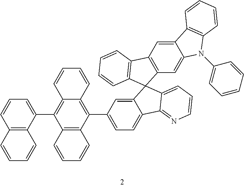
C12=C(C(C3=C4C(=C(C5=CC=C6C(=C5)C5(C7=CC=CN=C67)C6=C(C=C7C(=C6)N(C6=CC=CC=C6)C6=C7C=CC=C6)C6=C5C=CC=C6)C5=C3C=CC=C5)C=CC=C4)=CC=C1)C=CC=C2
